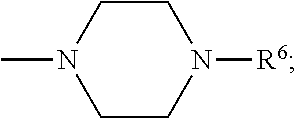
C1CN(C)CCN1[R6]
